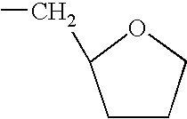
CCC1CCCO1
